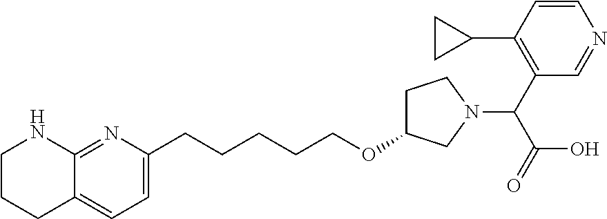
C1CCC2=CC=C(CCCCCOC3CCN(C(C4=C(C5CC5)C=CN=C4)C(=O)O)C3)N=C2N1
